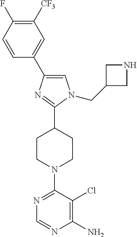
C1=C(C2=CN(CC3CNC3)C(C3CCN(C4=NC=NC(N)=C4Cl)CC3)=N2)C=CC(F)=C1[CF3]
